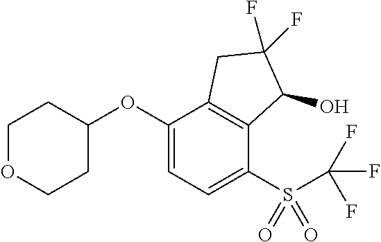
C1(OC2CCOCC2)=CC=C(S(=O)(=O)C(F)(F)F)C2=C1CC(F)(F)C2O
